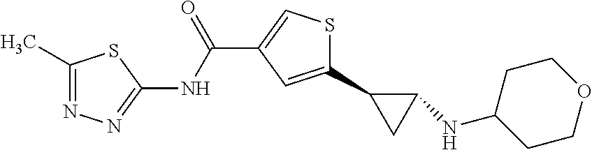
C1(C2CC2NC2CCOCC2)=CC(C(NC2=NN=C(C)S2)=O)=CS1
